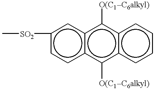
c1([SO2]C)ccc2c(c1)c([O(C1C6alkyl)])c1c(c2[O(C1C6alkyl)])cccc1
